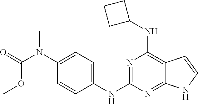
C1=C(N(C(=O)OC)C)C=CC(NC2=NC(NC3CCC3)=C3C(=N2)NC=C3)=C1
